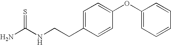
NC(=S)NCCC1=CC=C(OC2=CC=CC=C2)C=C1
